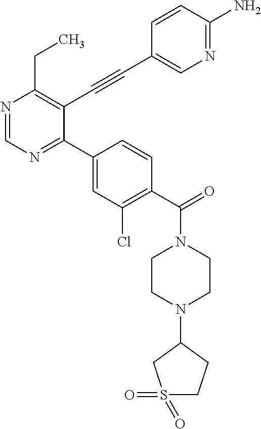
N1=CN=C(C2=CC(Cl)=C(C(=O)N3CCN(C4CCS(=O)(=O)C4)CC3)C=C2)C(C#CC2=CN=C(N)C=C2)=C1CC
